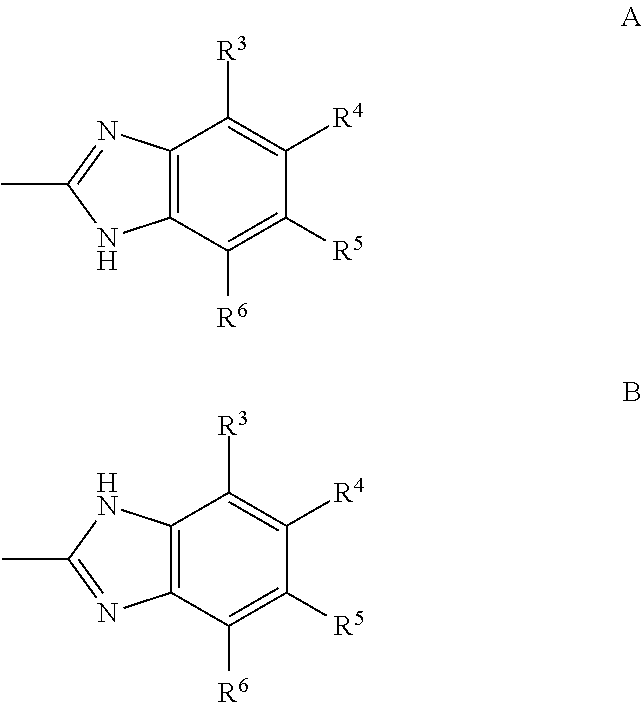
C12=C(C([R6])=C([R5])C([R4])=C1[R3])NC(C)=N2.C12=C(C([R6])=C([R5])C([R4])=C1[R3])N=C(C)N2
